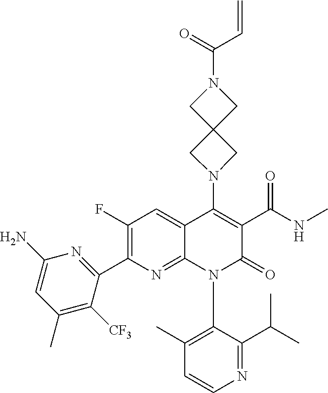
C1=CN=C(C(C)C)C(N2C(=O)C(C(NC)=O)=C(N3CC4(C3)CN(C(=O)C=C)C4)C3=CC(F)=C(C4=NC(N)=CC(C)=C4[CF3])N=C23)=C1C
